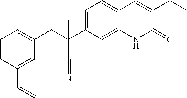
C1=CC(C=C)=CC(CC(C2=CC=C3C(=C2)NC(=O)C(CC)=C3)(C#N)C)=C1
